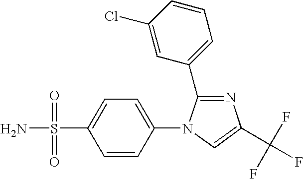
C1=C(C(F)(F)F)N=C(C2=CC=CC(Cl)=C2)N1C1=CC=C(S(N)(=O)=O)C=C1
